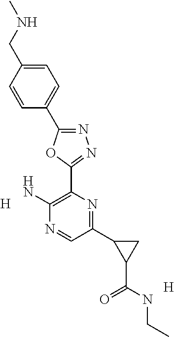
[H].[H].C1=C(CNC)C=CC(C2=NN=C(C3=C(N)N=CC(C4C(C(=O)NCC)C4)=N3)O2)=C1
